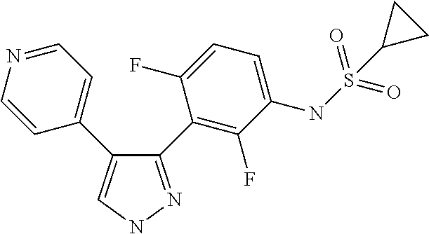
C1=CN=CC=C1C1=CNN=C1C1=C(F)C(NS(=O)(=O)C2CC2)=CC=C1F
